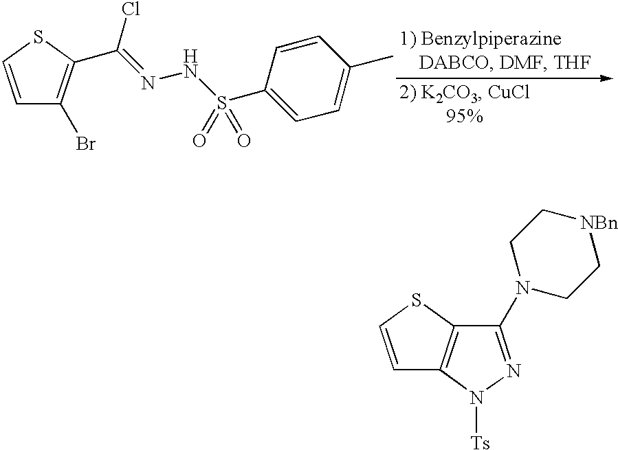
C1=CSC2=C1N([Ts])N=C2N1CC[NBn]CC1.C1=CSC(C(=NNS(C2=CC=C(C)C=C2)(=O)=O)Cl)=C1Br
